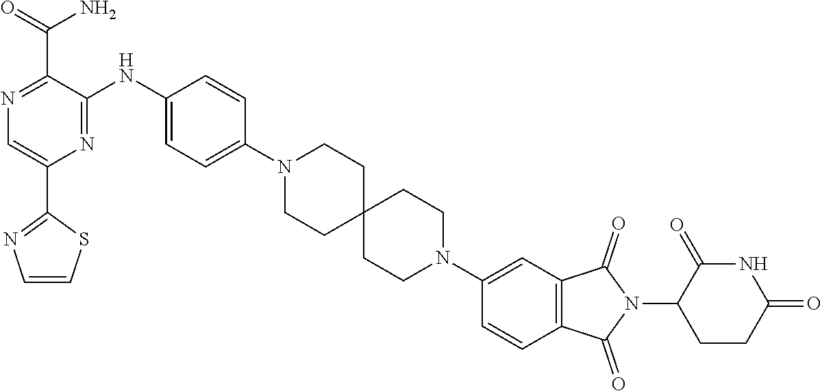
N1=C(C(=O)N)C(NC2=CC=C(N3CCC4(CC3)CCN(C3=CC5=C(C=C3)C(=O)N(C3C(=O)NC(=O)CC3)C5=O)CC4)C=C2)=NC(C2=NC=CS2)=C1
